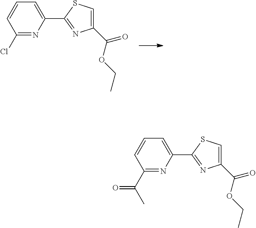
C1(Cl)=NC(C2=NC(C(OCC)=O)=CS2)=CC=C1.C1(C(C)=O)=NC(C2=NC(C(OCC)=O)=CS2)=CC=C1
